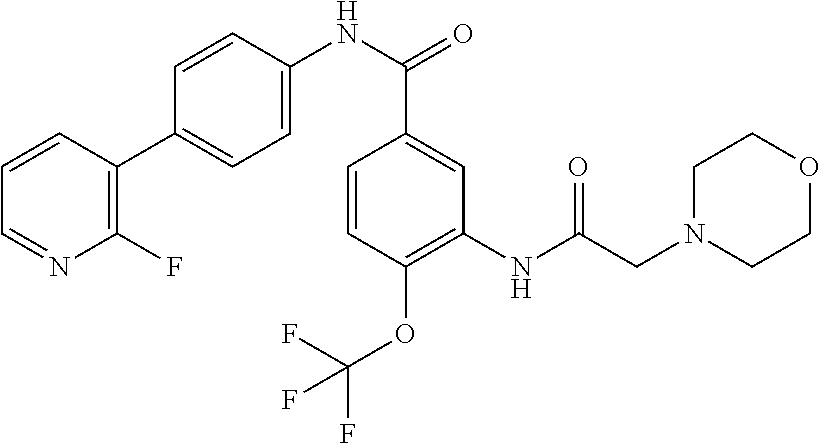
C1(NC(CN2CCOCC2)=O)=C(OC(F)(F)F)C=CC(C(NC2=CC=C(C3=C(F)N=CC=C3)C=C2)=O)=C1
